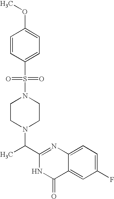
C1(C(C)N2CCN(S(=O)(=O)C3=CC=C(OC)C=C3)CC2)=NC2=CC=C(F)C=C2C(=O)N1
